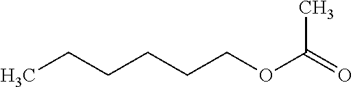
CCCCCCOC(=O)C
